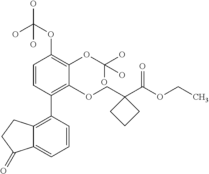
C1=CC(C2=C3C(=CC=C2)C(=O)CC3)=C(OCC2(C(OCC)=O)CCC2)C(OC(O)(O)O)=C1OC(O)(O)O
